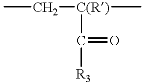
CC[C(R)](C)C([R3])=O
